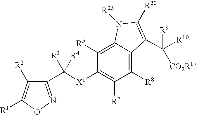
C1([R5])=C2C(=C([R8])C([R7])=C1[X1]C(C1=NOC([R1])=C1[R2])([R3])[R4])C(C([R10])([R9])[CO2R17])=C([R20])N2[R23]
